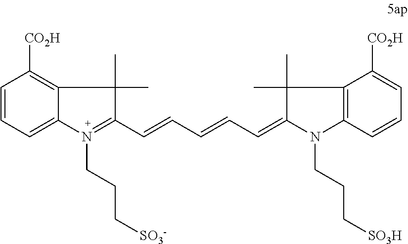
C1=CC=C2C(=C1[CO2H])C(C)(C)C(C=CC=CC=C1N(CCC[SO3H])C3=C(C([CO2H])=CC=C3)C1(C)C)=N2CCC[SO3-]
